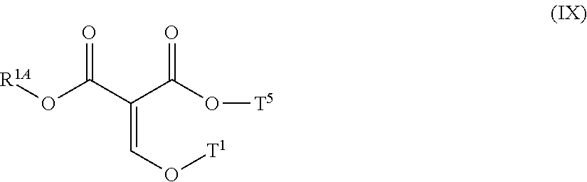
[R1A]OC(C(C(O[T5])=O)=CO[T1])=O
